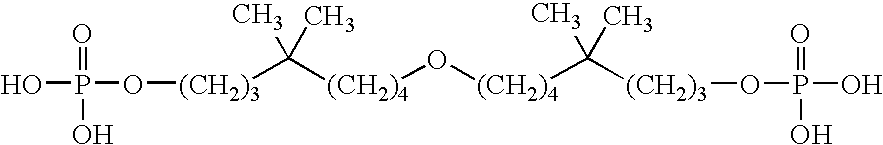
O(P(O)(=O)O)[(CH2)3]C([(CH2)4]O[(CH2)4]C(C)(C)[(CH2)3]OP(O)(=O)O)(C)C
